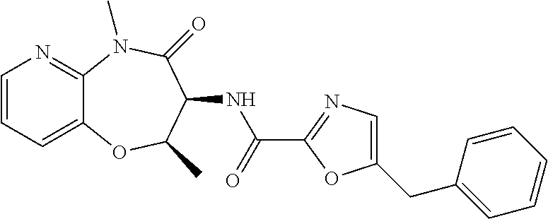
C1=CC=C2C(=N1)N(C)C(=O)C(NC(C1=NC=C(CC3=CC=CC=C3)O1)=O)C(C)O2
